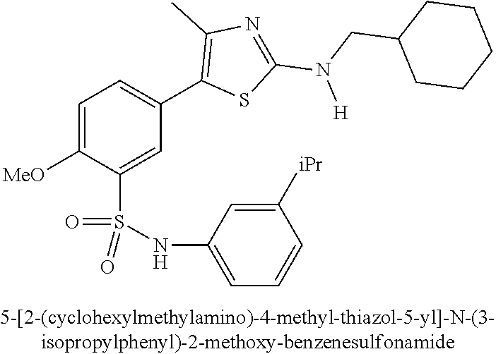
C1=C([OMe])C(S(NC2=CC=CC([iPr])=C2)(=O)=O)=CC(C2=C(C)N=C(N(CC3CCCCC3)[H])S2)=C1
